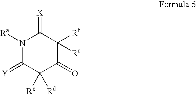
N1([Ra])C(=[Y])C([Re])([Rd])C(=O)C([Rb])([Rc])C1=[X]
